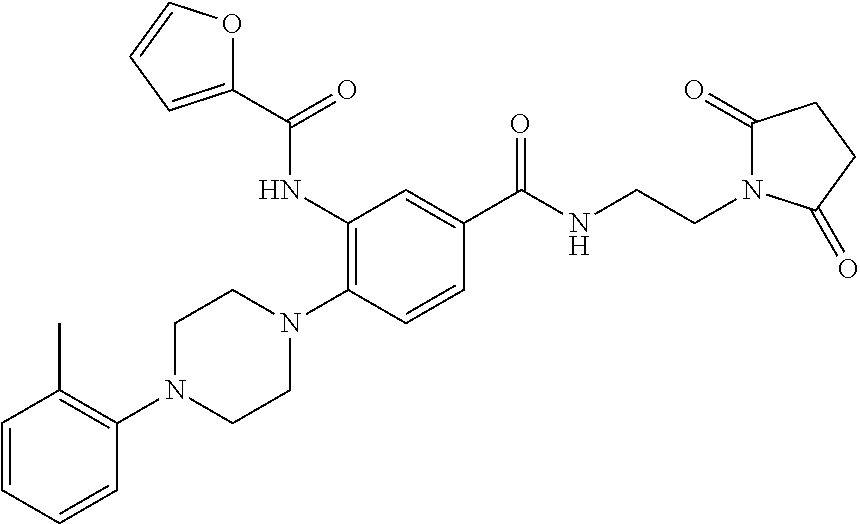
C1=CC=CC(N2CCN(C3=C(NC(C4=CC=CO4)=O)C=C(C(NCCN4C(=O)CCC4=O)=O)C=C3)CC2)=C1C
